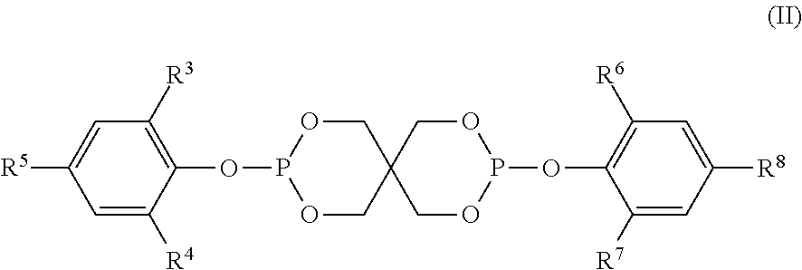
C1=C([R4])C(OP2OCC3(CO2)COP(OC2=C([R6])C=C([R8])C=C2[R7])OC3)=C([R3])C=C1[R5]
